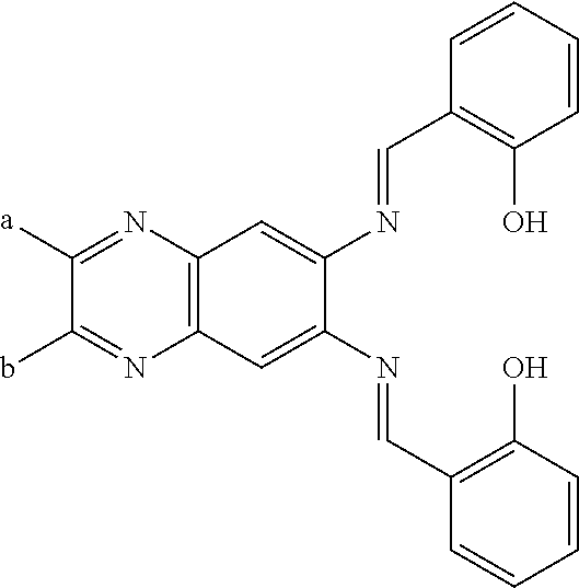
C1([a])=NC2=C(N=C1b)C=C(N=CC1=C(O)C=CC=C1)C(N=CC1=C(O)C=CC=C1)=C2
